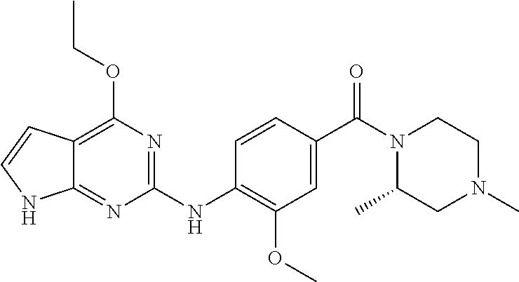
C12=NC(NC3=C(OC)C=C(C(N4C(C)CN(C)CC4)=O)C=C3)=NC(OCC)=C1C=CN2
